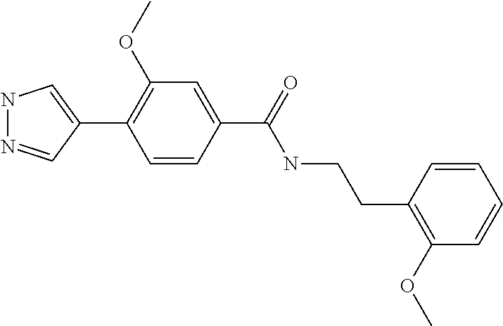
N1N=CC(C2=C(OC)C=C(C(NCCC3=C(OC)C=CC=C3)=O)C=C2)=C1
